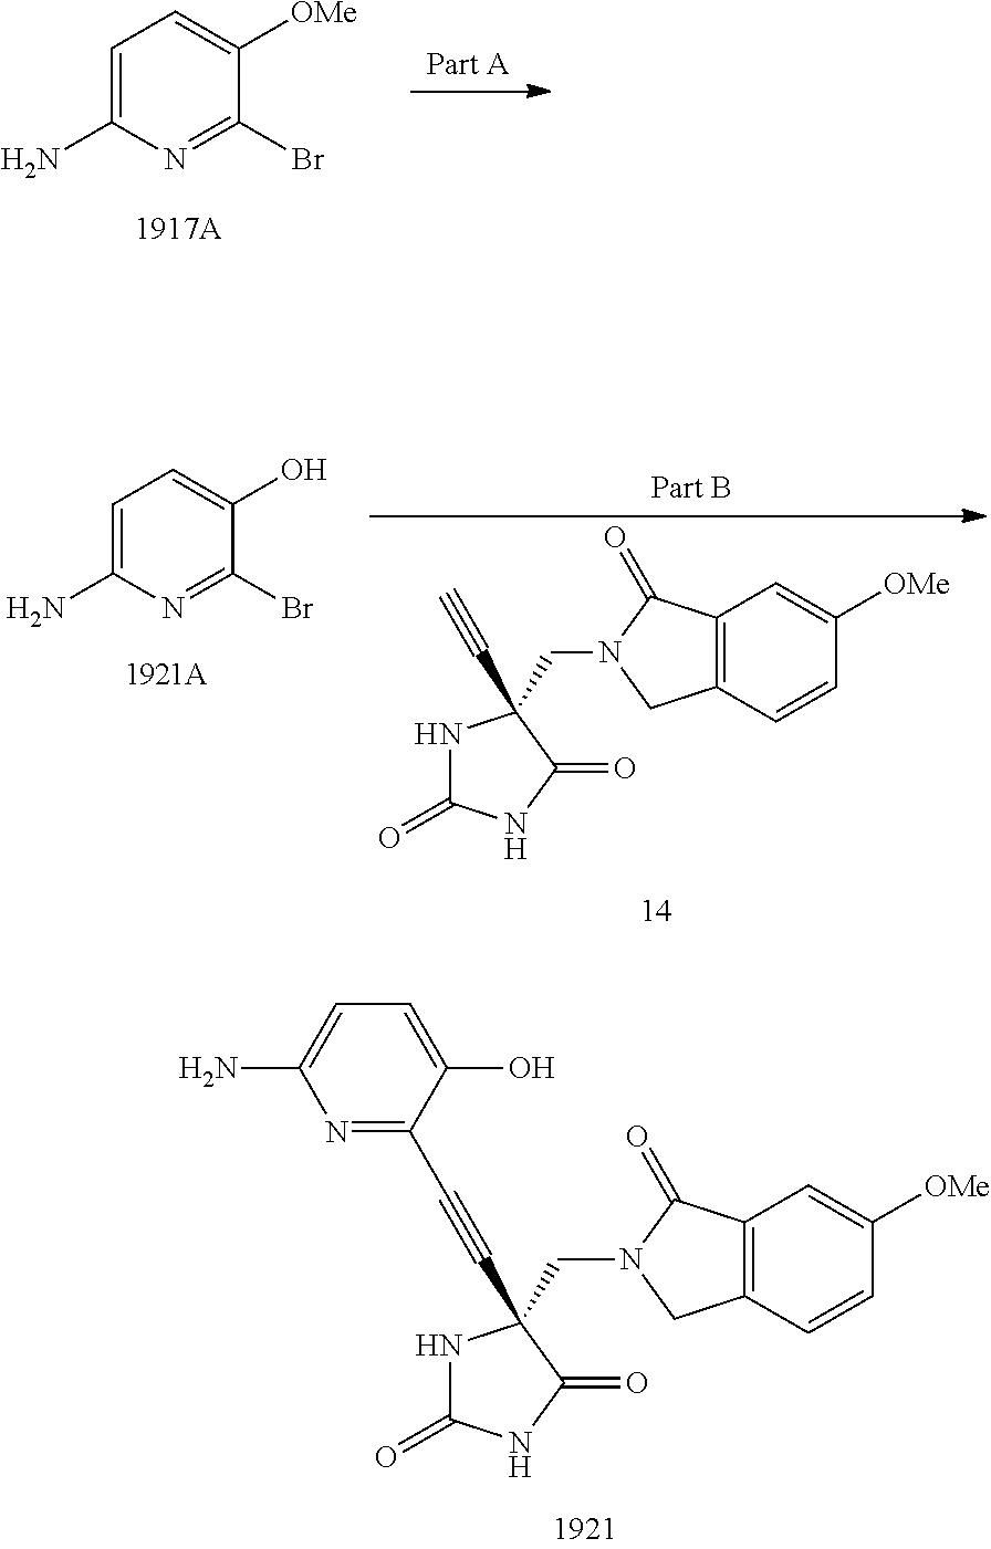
C1=C(N)N=C(Br)C([OMe])=C1.N1C(=O)NC(=O)C1(CN1CC2=C(C1=O)C=C([OMe])C=C2)C#CC1=NC(N)=CC=C1O.N1C(=O)NC(=O)C1(CN1CC2=C(C1=O)C=C([OMe])C=C2)C#C.C1=C(N)N=C(Br)C(O)=C1
